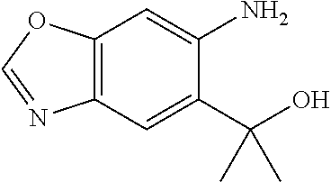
C12=C(C=C(C(O)(C)C)C(N)=C1)N=CO2
